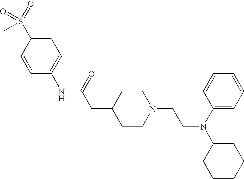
S(C)(=O)(=O)C1=CC=C(NC(CC2CCN(CCN(C3CCCCC3)C3=CC=CC=C3)CC2)=O)C=C1
